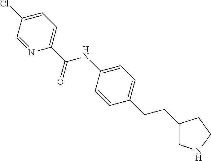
N1=CC(Cl)=CC=C1C(NC1=CC=C(CCC2CNCC2)C=C1)=O
